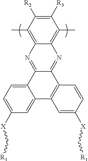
C1([R2])=C([R3])C(C)=C2C(=C1C)N=C1C(=N2)C2=C(C=C([X]C[R1])C=C2)C2=CC([X]C[R1])=CC=C12
